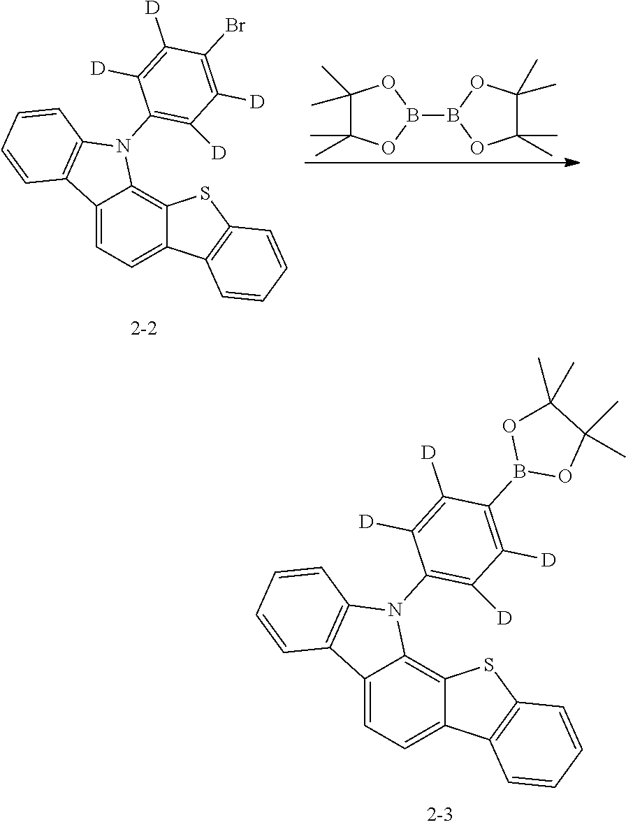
C12=CC=C3C(=C1N(C1=C([D])C([D])=C(B4OC(C)(C)C(C)(C)O4)C([D])=C1[D])C1=C2C=CC=C1)SC1=C3C=CC=C1.C1(C)(C)C(C)(C)OB(B2OC(C)(C)C(C)(C)O2)O1.C12=CC=C3C(=C1N(C1=C([D])C([D])=C(Br)C([D])=C1[D])C1=C2C=CC=C1)SC1=C3C=CC=C1
